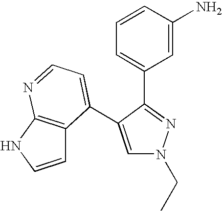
C1=CNC2=C1C(C1=CN(CC)N=C1C1=CC=CC(N)=C1)=CC=N2
